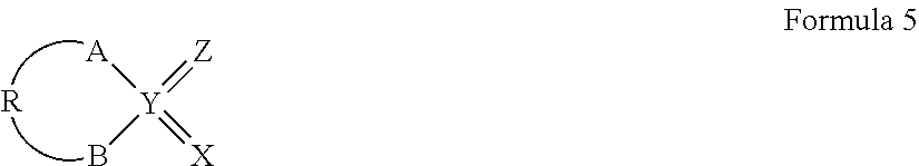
[A][Y](=[Z])(B)=[X].[R]
